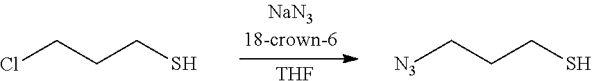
[THF].ClCCCS.[N3]CCCS
